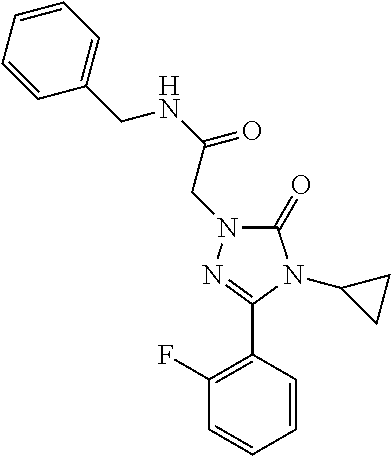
C1=CC(CNC(=O)CN2C(=O)N(C3CC3)C(C3=C(F)C=CC=C3)=N2)=CC=C1
